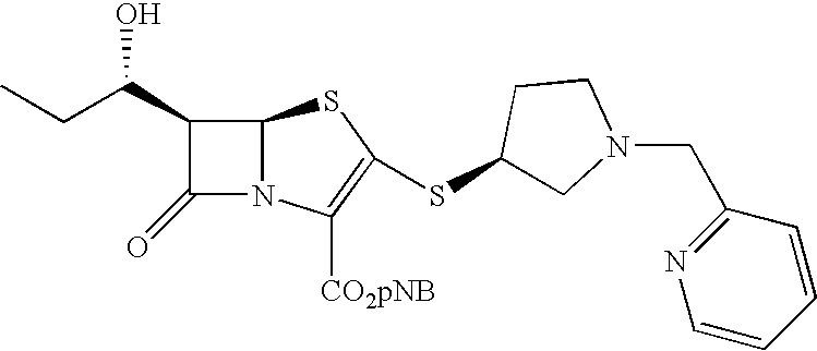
C1(C(CC)O)C(=O)N2C1SC(SC1CN(CC3=NC=CC=C3)CC1)=C2[CO2pNB]
